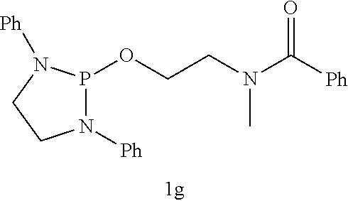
N1([Ph])P(OCCN(C([Ph])=O)C)N([Ph])CC1
